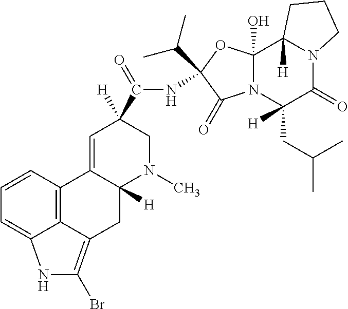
C1=CC2=C3C(=C(Br)NC3=C1)CC1([H])C2=CC([H])(C(=O)NC2(C(C)C)OC3(O)N(C2=O)C(CC(C)C)([H])C(=O)N2C3([H])CCC2)CN1C
